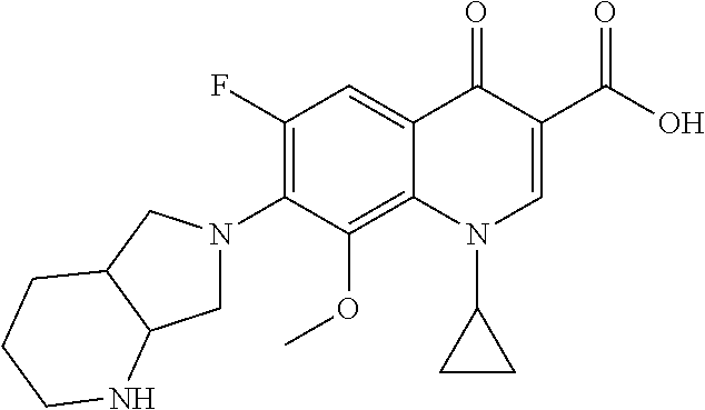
C12=CC(F)=C(N3CC4C(C3)CCCN4)C(OC)=C1N(C1CC1)C=C(C(=O)O)C2=O
